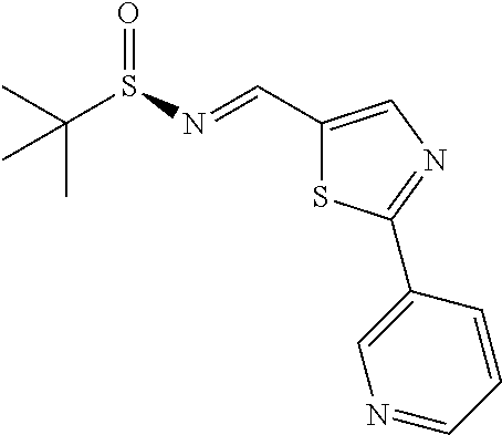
C(S(=O)N=CC1=CN=C(C2=CN=CC=C2)S1)(C)(C)C
